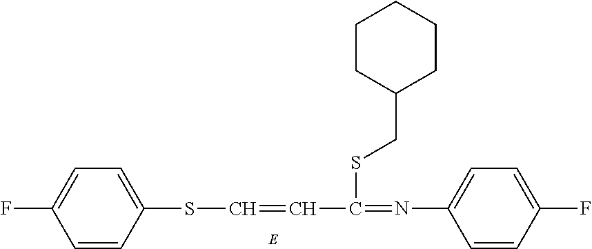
S(C=CC(SCC1CCCCC1)=NC1=CC=C(F)C=C1)C1=CC=C(F)C=C1
